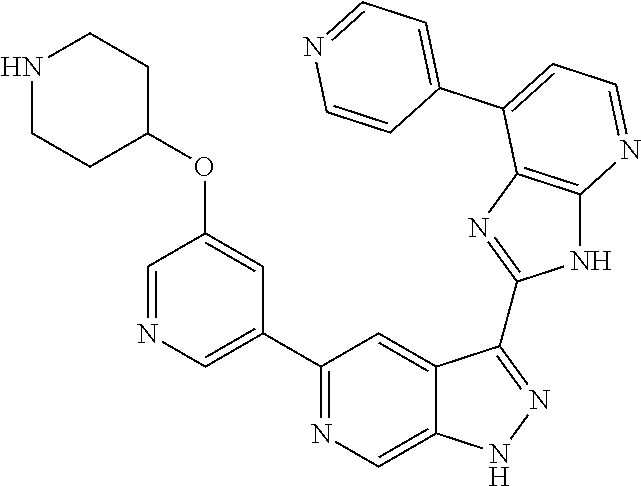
C1(C2=NC=C3C(=C2)C(C2=NC4=C(N2)N=CC=C4C2=CC=NC=C2)=NN3)=CN=CC(OC2CCNCC2)=C1
